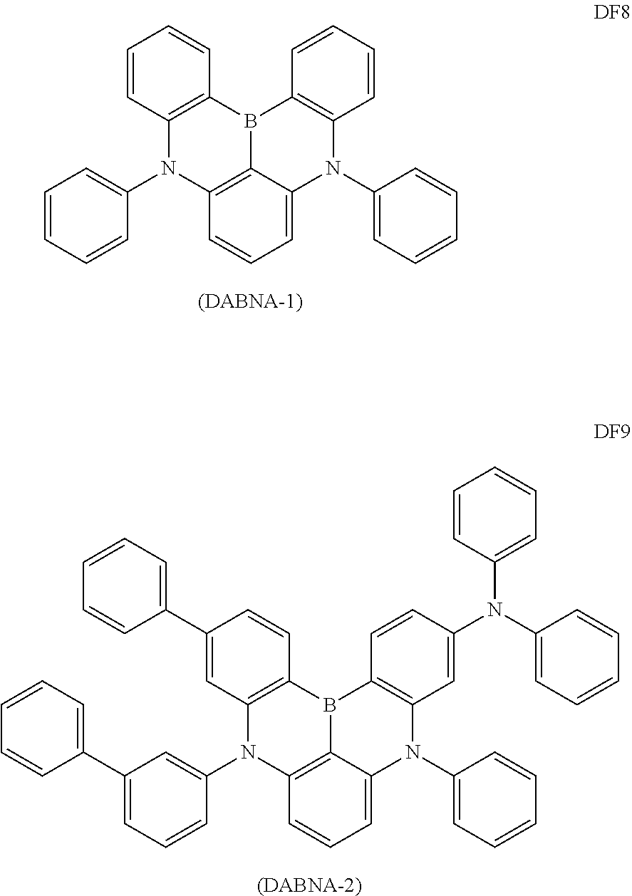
C1=CC2=C(C=C1)B1C3=C(N2C2=CC=CC=C2)C=CC=C3N(C2=CC=CC=C2)C2=C1C=CC=C2.[(DABNA-1)].C1(C2=CC=CC=C2)=CC2=C(C=C1)B1C3=C(N2C2=CC(C4=CC=CC=C4)=CC=C2)C=CC=C3N(C2=CC=CC=C2)C2=C1C=CC(N(C1=CC=CC=C1)C1=CC=CC=C1)=C2.[(DABNA-2)]
